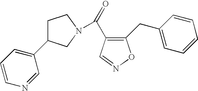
O=C(C1=C(CC2=CC=CC=C2)ON=C1)N1CC(C2=CC=CN=C2)CC1
